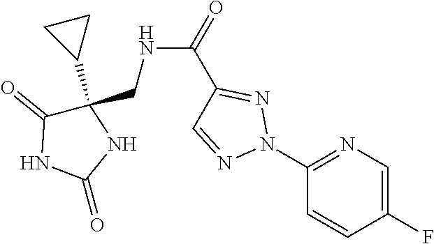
C1(N2N=C(C(NCC3(C4CC4)C(=O)NC(=O)N3)=O)C=N2)=NC=C(F)C=C1
